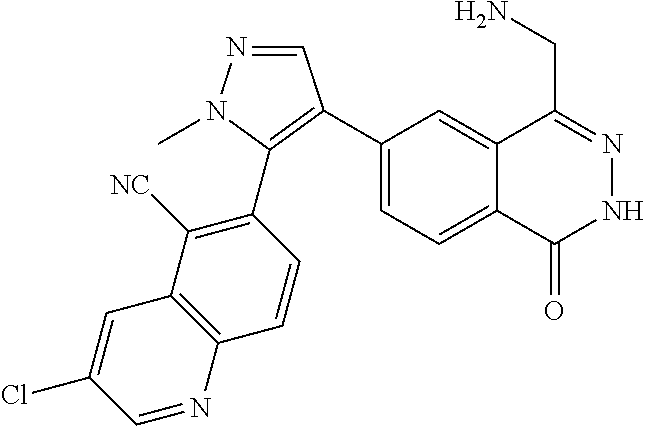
C1(C2=C(C3=C([NC])C4=C(C=C3)N=CC(Cl)=C4)N(C)N=C2)=CC=C2C(=C1)C(CN)=NNC2=O
